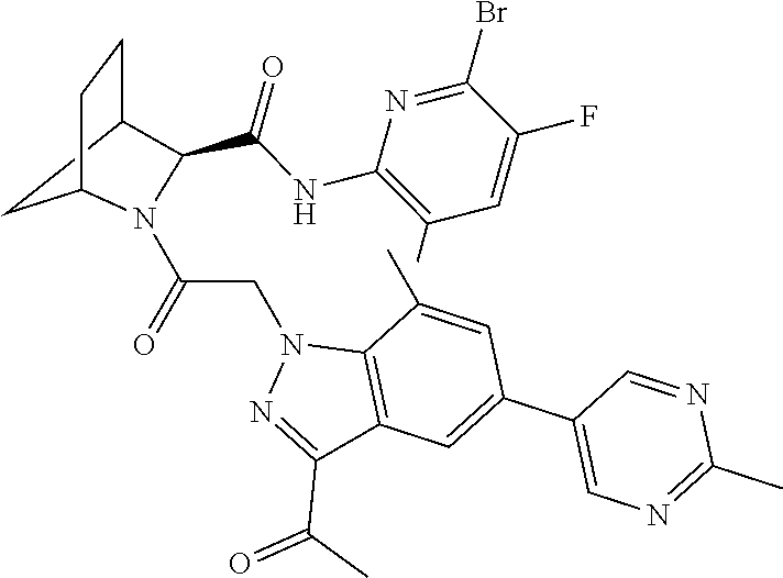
C1C2CCC1N(C(=O)CN1N=C(C(C)=O)C3=C1C(C)=CC(C1=CN=C(C)N=C1)=C3)C2C(NC1=C(C)C=C(F)C(Br)=N1)=O
